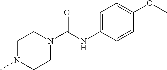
C1N(C)CCN(C(=O)NC2=CC=C(OC)C=C2)C1
